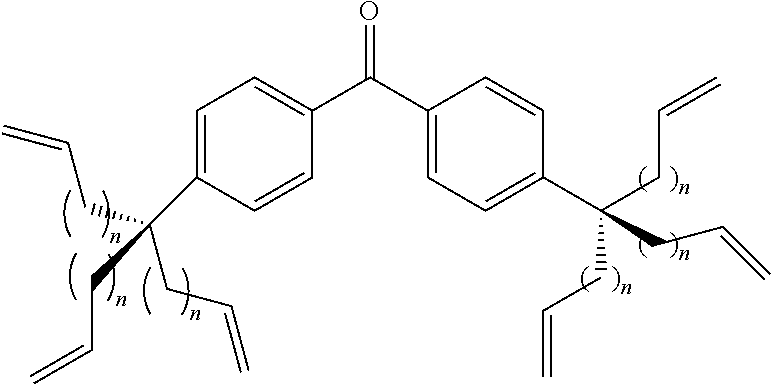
C1=C(C(CC=C)(CC=C)CC=C)C=CC(C(C2=CC=C(C(CC=C)(CC=C)CC=C)C=C2)=O)=C1
